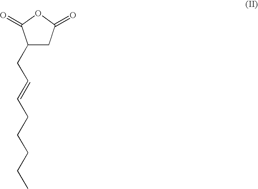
C1(CC=CCCCCC)CC(=O)OC1=O
